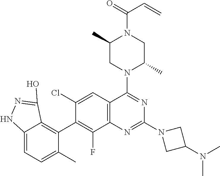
C12=C(C=C(Cl)C(C3=C4C(=CC=C3C)NN=C4O)=C1F)C(N1C(C)CN(C(=O)C=C)C(C)C1)=NC(N1CC(N(C)C)C1)=N2
